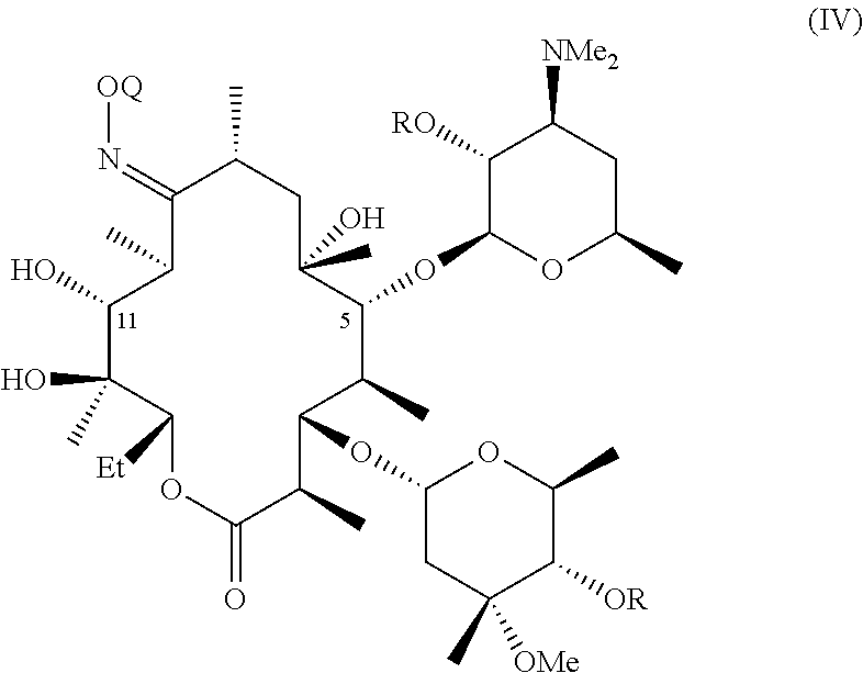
C1(=N[OQ])C(C)CC(C)(O)C(OC2OC(C)CC([NMe2])C2[RO])C(C)C(OC2CC(C)([OMe])C([OR])C(C)O2)C(C)C(=O)OC([Et])C(O)(C)C(O)C1C
